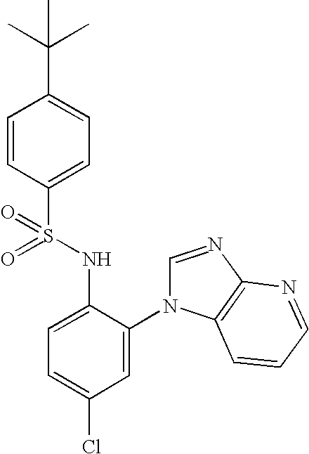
C1=CC(S(NC2=CC=C(Cl)C=C2N2C=NC3=C2C=CC=N3)(=O)=O)=CC=C1C(C)(C)C
